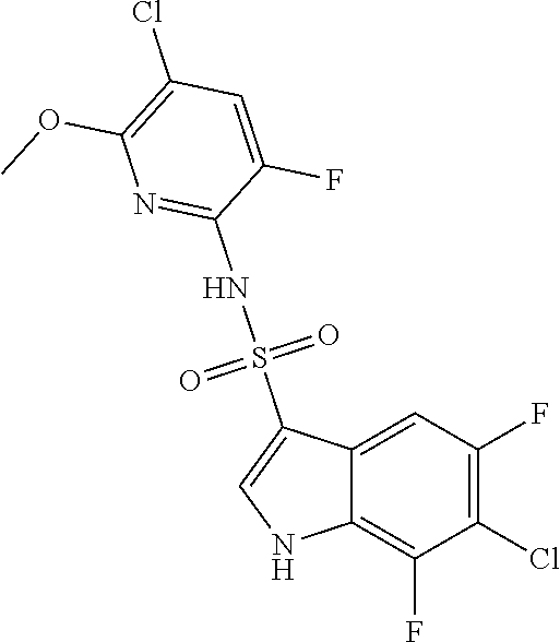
C12=CC(F)=C(Cl)C(F)=C1NC=C2S(NC1=NC(OC)=C(Cl)C=C1F)(=O)=O
